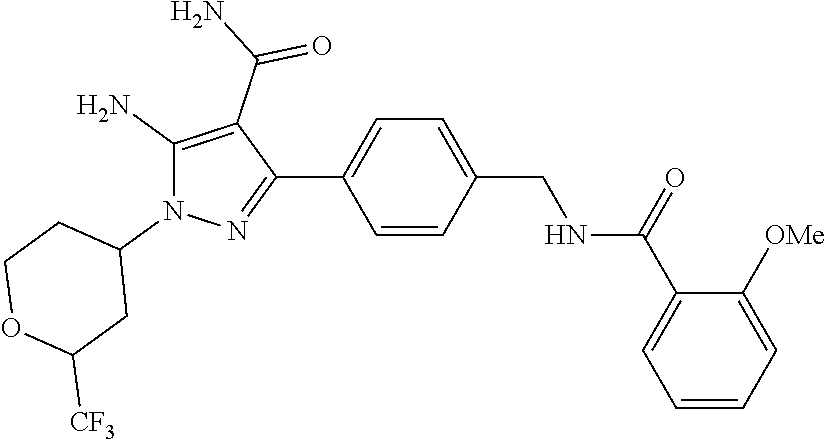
C1=CC(C2=NN(C3CCOC([CF3])C3)C(N)=C2C(N)=O)=CC=C1CNC(C1=CC=CC=C1[OMe])=O
